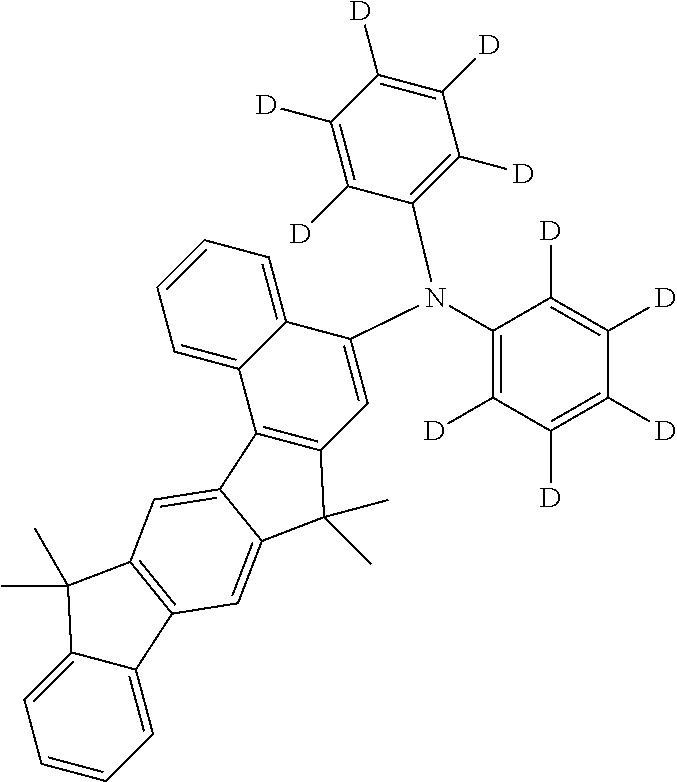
C1(N(C2=C([D])C([D])=C([D])C([D])=C2[D])C2=CC3=C(C4=CC=CC=C24)C2=CC4=C(C=C2C3(C)C)C2=CC=CC=C2C4(C)C)=C([D])C([D])=C([D])C([D])=C1[D]
